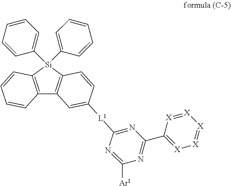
C12=C([Si](C3=CC=CC=C3)(C3=CC=CC=C3)C3=C1C=C([L1]C1=NC(C4=[X][X]=[X][X]=[X]4)=NC([Ar1])=N1)C=C3)C=CC=C2
